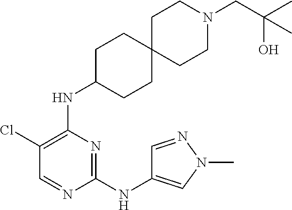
C1(NC2=CN(C)N=C2)=NC(NC2CCC3(CC2)CCN(CC(C)(O)C)CC3)=C(Cl)C=N1
